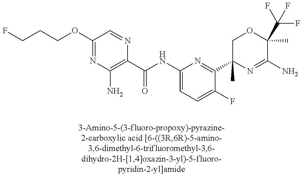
C1(OCCCF)=NC(N)=C(C(NC2=CC=C(F)C(C3(C)N=C(N)C(C)(C(F)(F)F)OC3)=N2)=O)N=C1
